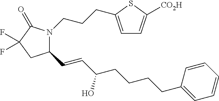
C1(C=CC(CCCCC2=CC=CC=C2)O)N(CCCC2=CC=C([CO2H])S2)C(=O)C(F)(F)C1
